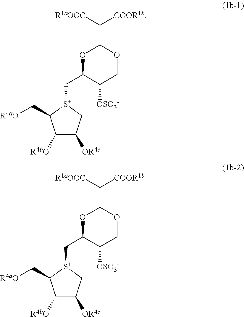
C([COOR1b])([R1aOOC])C1OC(C[S+]2C(C[R4aO])C([R4bO])C([OR4c])C2)C([OSO3-])CO1.C([COOR1b])([R1aOOC])C1OC(C[S+]2C(C[R4aO])C([R4bO])C([OR4c])C2)C([OSO3-])CO1
